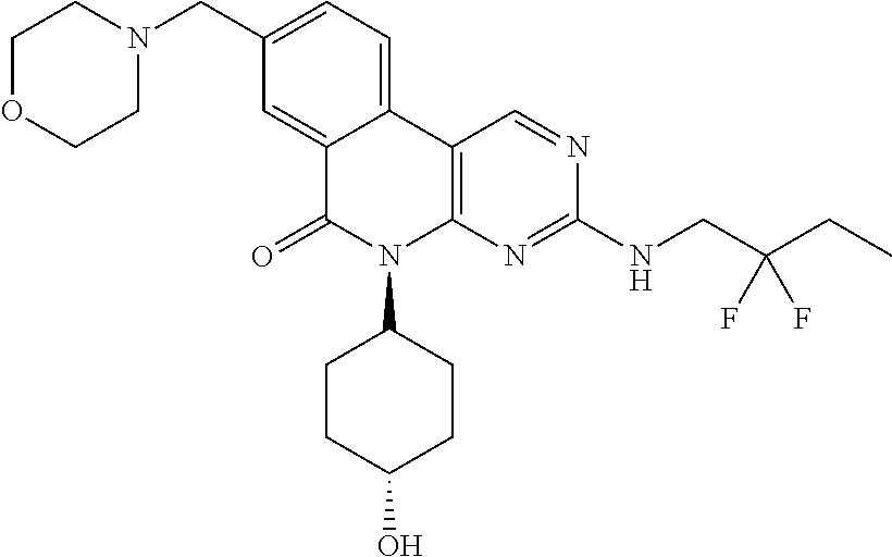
C12=C(N=C(NCC(CC)(F)F)N=C1)N(C1CCC(O)CC1)C(=O)C1=CC(CN3CCOCC3)=CC=C21
